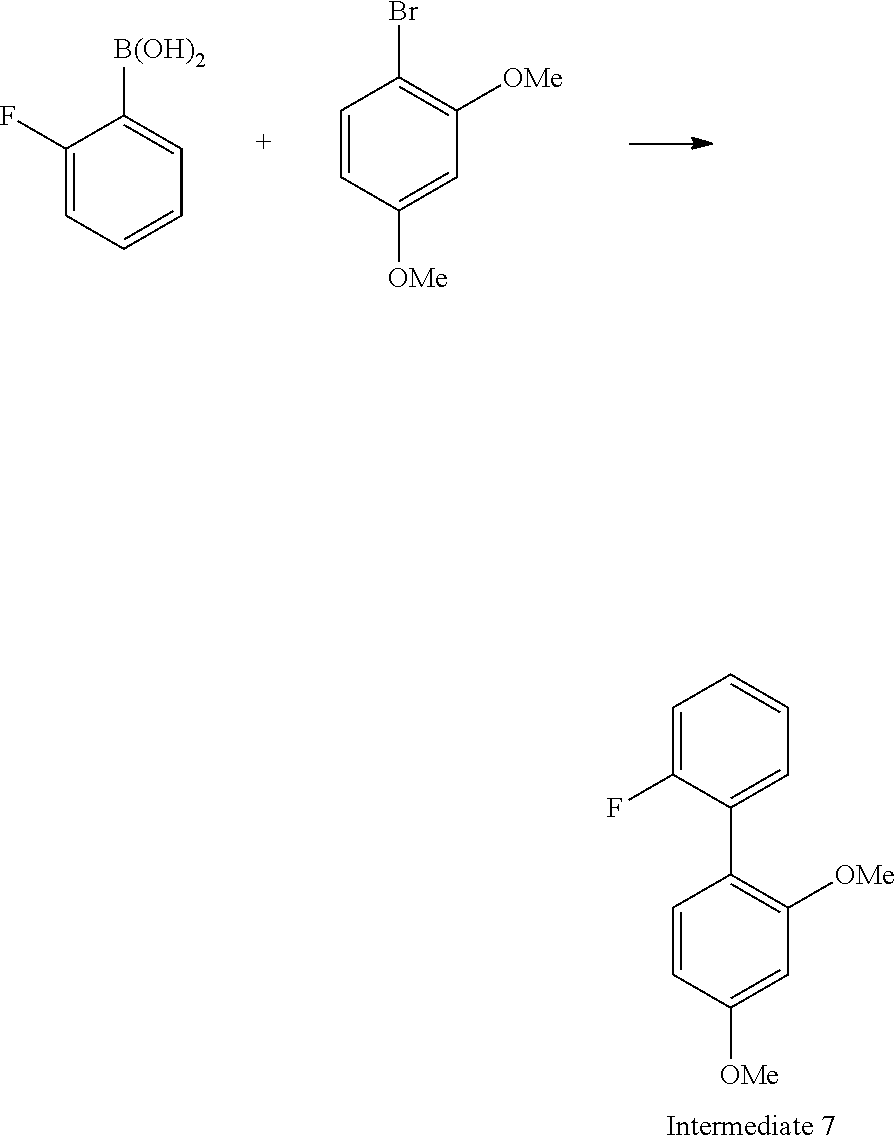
C1(F)=CC=CC=C1[B(OH)2].C1=CC([OMe])=CC([OMe])=C1Br.C1=CC([OMe])=CC([OMe])=C1C1=CC=CC=C1F
